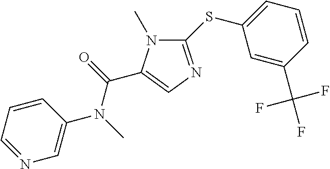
C1(SC2=CC=CC(C(F)(F)F)=C2)=NC=C(C(=O)N(C)C2=CN=CC=C2)N1C
